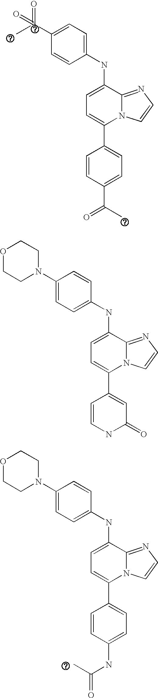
C1(C2=CC=C(NC3=CC=C(C(C)(=O)=O)C=C3)C3=NC=CN23)=CC=C(C(C)=O)C=C1.C1(C2=CC=C(NC3=CC=C(N4CCOCC4)C=C3)C3=NC=CN23)=CC=C(NC(=O)C)C=C1.C1(C2=CC=C(NC3=CC=C(N4CCOCC4)C=C3)C3=NC=CN23)=CC(=O)NC=C1
